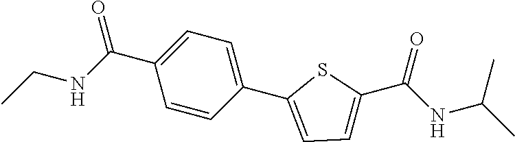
C1=C(C(NCC)=O)C=CC(C2=CC=C(C(NC(C)C)=O)S2)=C1
